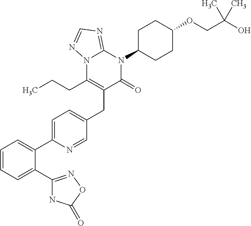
C(C1=C(CCC)N2C(=NC=N2)N(C2CCC(OCC(O)(C)C)CC2)C1=O)C1=CC=C(C2=CC=CC=C2C2=NOC(=O)N2)N=C1
